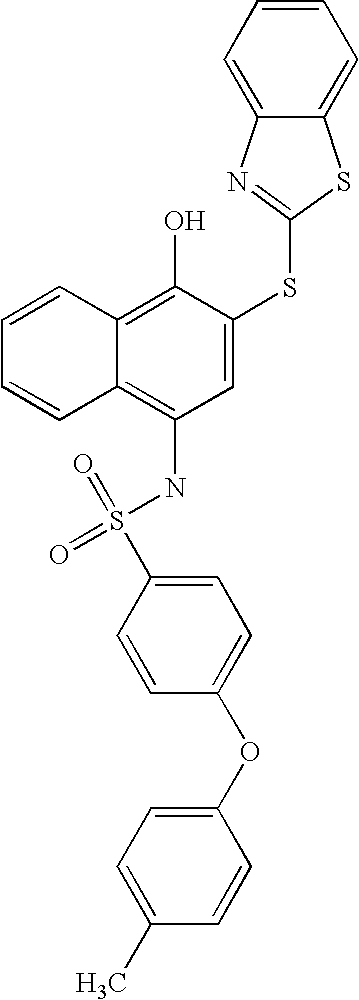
C1=CC=CC2=C(O)C(SC3=NC4=CC=CC=C4S3)=CC(NS(=O)(=O)C3=CC=C(OC4=CC=C(C)C=C4)C=C3)=C12
